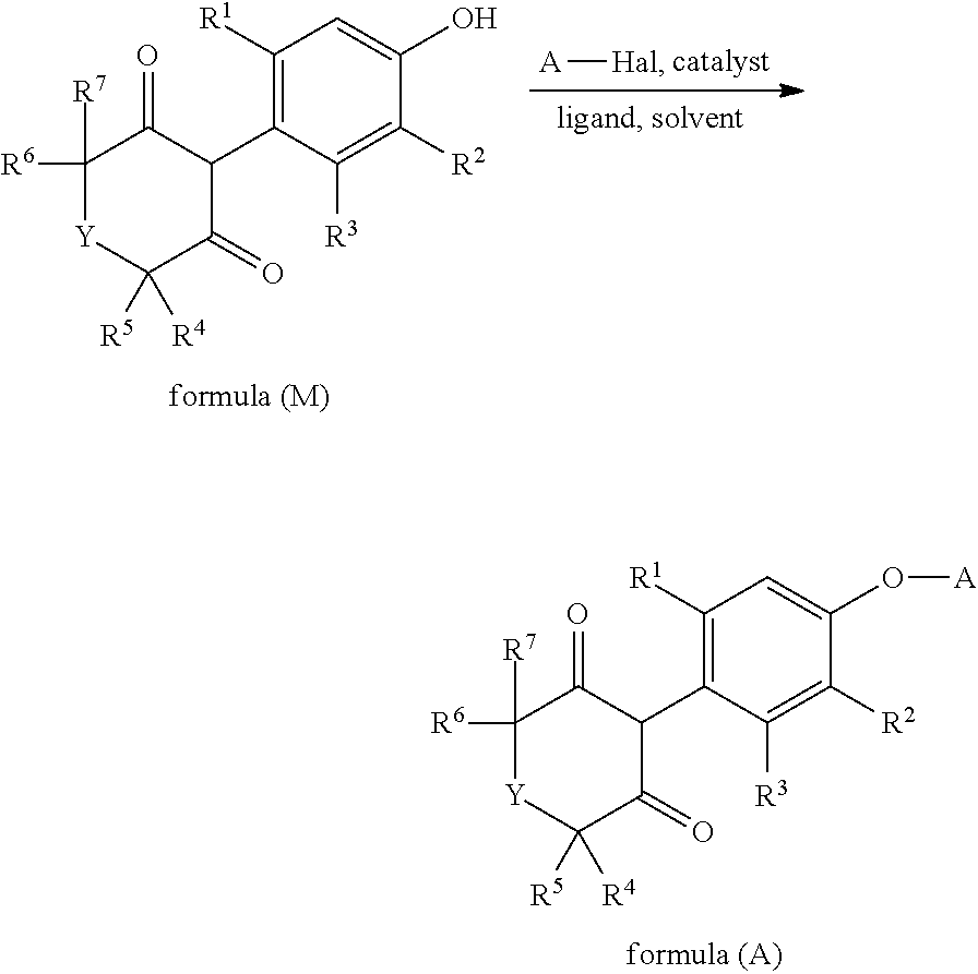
[A][Hal].C1([R1])=C(C2C(=O)C([R6])([R7])[Y]C([R5])([R4])C2=O)C([R3])=C([R2])C(O)=C1.C1([R1])=C(C2C(=O)C([R6])([R7])[Y]C([R5])([R4])C2=O)C([R3])=C([R2])C(O[A])=C1
